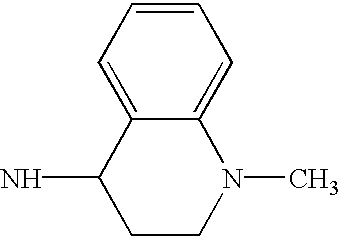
C12=CC=CC=C1N(C)CCC2N
